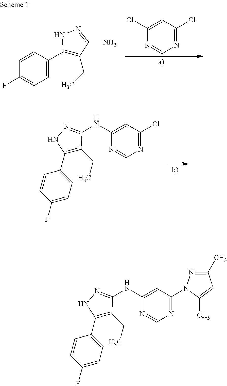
N1=C(Cl)C=C(Cl)N=C1.C1=C(C2=C(CC)C(N)=NN2)C=CC(F)=C1.C1(C2=CC=C(F)C=C2)=C(CC)C(NC2=CC(Cl)=NC=N2)=NN1.C1(C2=CC=C(F)C=C2)=C(CC)C(NC2=CC(N3N=C(C)C=C3C)=NC=N2)=NN1
